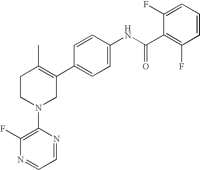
C1=CC(NC(C2=C(F)C=CC=C2F)=O)=CC=C1C1=C(C)CCN(C2=C(F)N=CC=N2)C1
